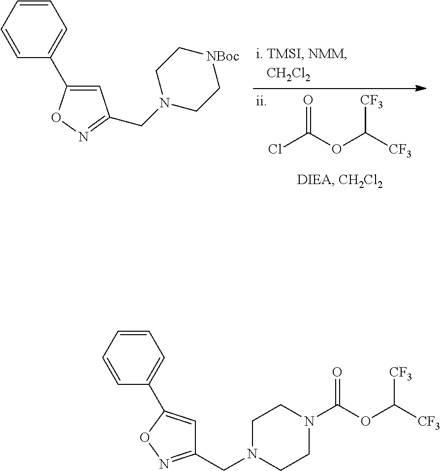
C1=CC=CC(C2=CC(CN3CC[NBoc]CC3)=NO2)=C1.ClC(OC([CF3])[CF3])=O.C1=CC=CC(C2=CC(CN3CCN(C(OC([CF3])[CF3])=O)CC3)=NO2)=C1
